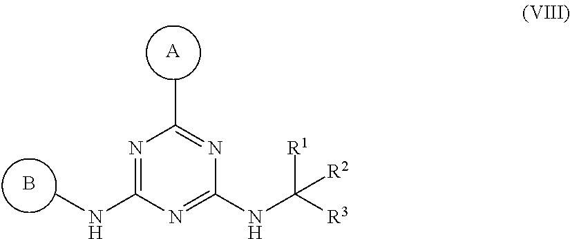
[A].N1=C(NC)N=C(NC([R3])([R1])[R2])N=C1C.B
